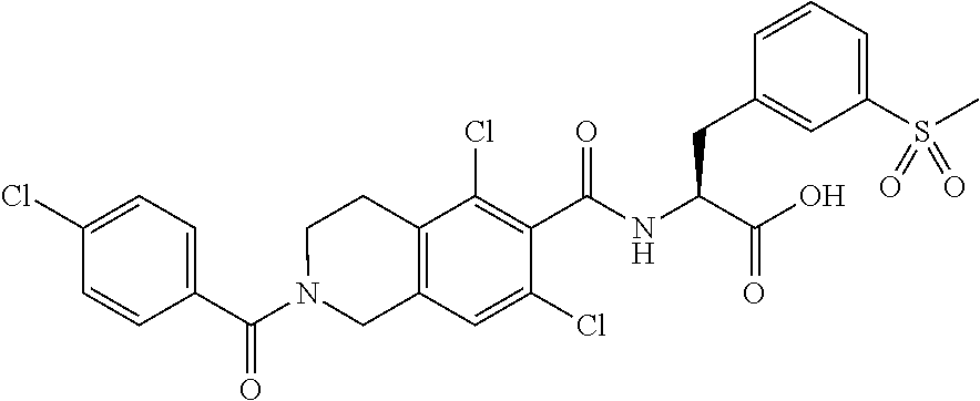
C1=C(Cl)C=CC(C(N2CC3=C(CC2)C(Cl)=C(C(NC(C(O)=O)CC2=CC(S(C)(=O)=O)=CC=C2)=O)C(Cl)=C3)=O)=C1
